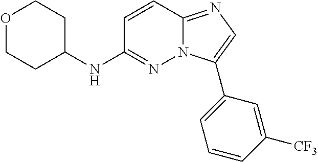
C1(NC2=NN3C(=NC=C3C3=CC=CC([CF3])=C3)C=C2)CCOCC1
